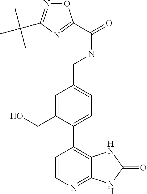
C1=CN=C2C(=C1C1=CC=C(CNC(=O)C3=NC(C(C)(C)C)=NO3)C=C1CO)NC(=O)N2
